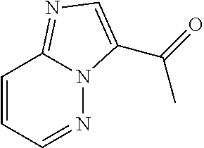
C1=CC=NN2C1=NC=C2C(C)=O
